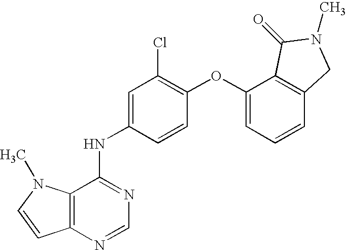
C1=C(NC2=NC=NC3=C2N(C)C=C3)C=CC(OC2=CC=CC3=C2C(=O)N(C)C3)=C1Cl
